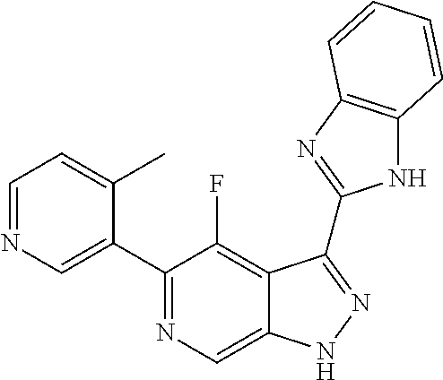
C1=NC=C(C2=NC=C3C(=C2F)C(C2=NC4=C(N2)C=CC=C4)=NN3)C(C)=C1
